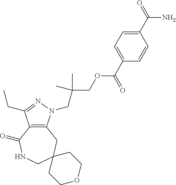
C12=C(CC3(CNC1=O)CCOCC3)N(CC(COC(C1=CC=C(C(=O)N)C=C1)=O)(C)C)N=C2CC
